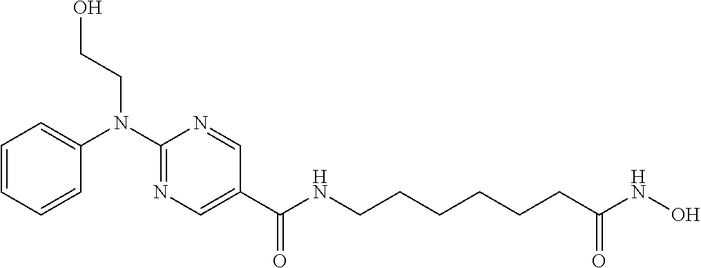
C1(N(C2=NC=C(C(NCCCCCCC(NO)=O)=O)C=N2)CCO)=CC=CC=C1
